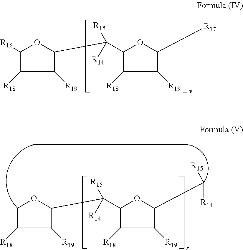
C1([R16])C([R18])C([R19])C(C(C2C([R18])C([R19])C([R17])O2)([R15])[R14])O1.C1C([R18])C([R19])C(C(C2C([R18])C([R19])C(C([R14])[R15])O2)([R15])[R14])O1
